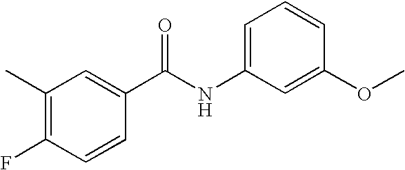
C1(C)=C(F)C=CC(C(NC2=CC=CC(OC)=C2)=O)=C1
